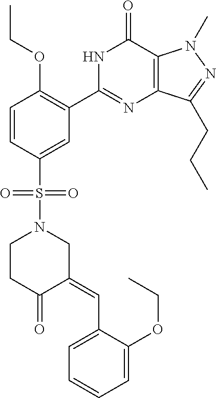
C1=CC(S(=O)(=O)N2CCC(=O)C(=CC3=CC=CC=C3OCC)C2)=CC(C2=NC3=C(C(=O)N2)N(C)N=C3CCC)=C1OCC
